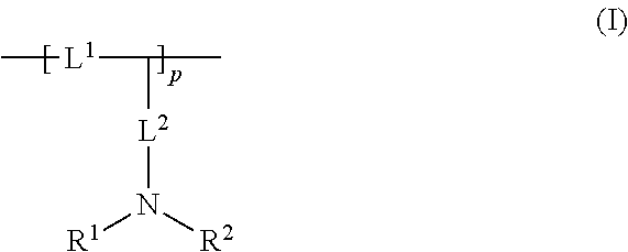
C[L1]C([L2]N([R1])[R2])C
